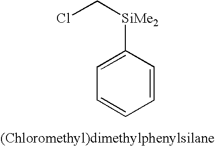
C1=CC=CC([SiMe2]CCl)=C1
